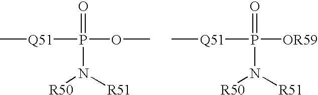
C[Q51]P(=O)(OC)N([R51])[R50].C[Q51]P(=O)([OR59])N([R51])[R50]
